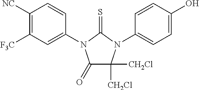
C1(=O)C([CH2Cl])([CH2Cl])N(C2=CC=C(O)C=C2)C(=S)N1C1=CC([F3C])=C([NC])C=C1
